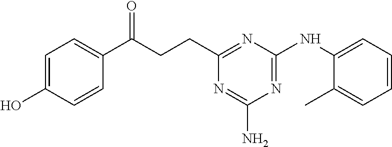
C1(CCC(=O)C2=CC=C(O)C=C2)=NC(NC2=CC=CC=C2C)=NC(N)=N1
